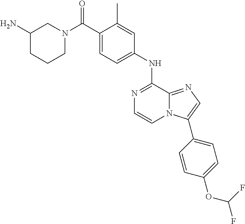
C1(C)=CC(NC2=NC=CN3C2=NC=C3C2=CC=C(OC(F)F)C=C2)=CC=C1C(N1CCCC(N)C1)=O
